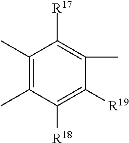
C1(C)=C([R17])C(C)=C(C)C([R18])=C1[R19]
